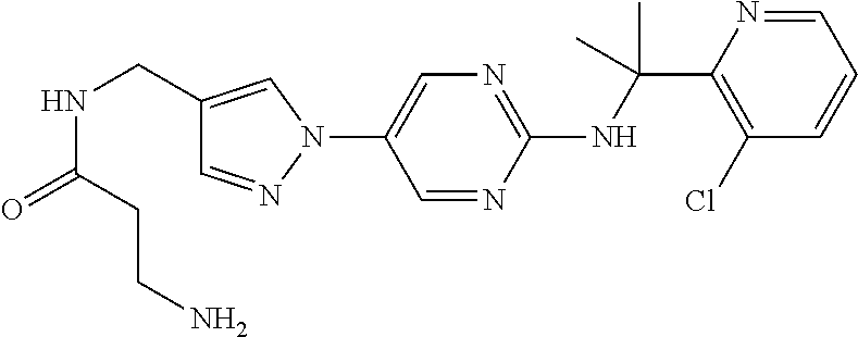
N(C(C1=C(Cl)C=CC=N1)(C)C)C1=NC=C(N2C=C(CNC(=O)CCN)C=N2)C=N1
